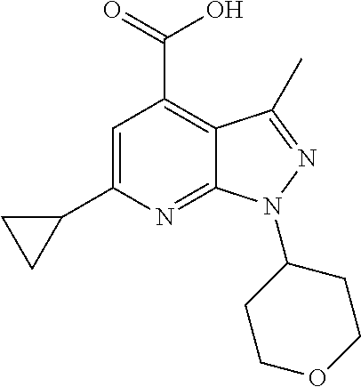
C1=C(C2CC2)N=C2C(=C1C(=O)O)C(C)=NN2C1CCOCC1
